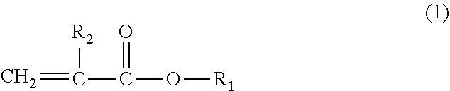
C=C(C(O[R1])=O)[R2]
